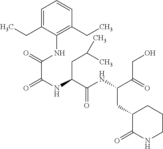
C1=C(CC)C(NC(C(NC(CC(C)C)C(=O)NC(CC2C(=O)NCCC2)C(CO)=O)=O)=O)=C(CC)C=C1
